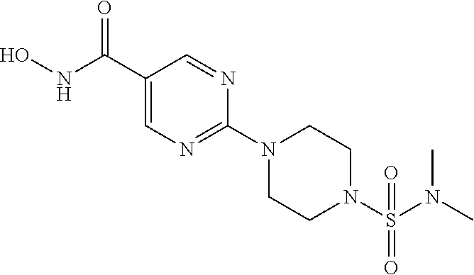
C1=NC(N2CCN(S(N(C)C)(=O)=O)CC2)=NC=C1C(=O)NO
